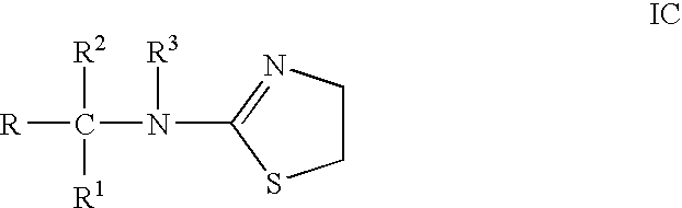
C1CN=C(N(C([R])([R2])[R1])[R3])S1
